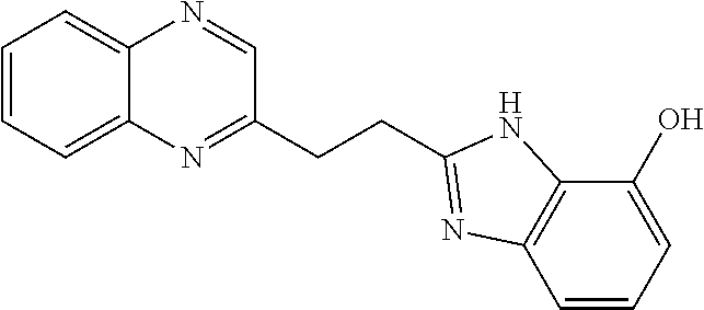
C1=CC=C2C(=C1)N=CC(CCC1=NC3=C(N1)C(O)=CC=C3)=N2
